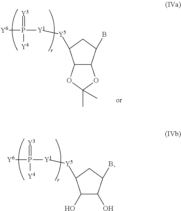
C12C(C(B)CC1[Y5][Y1]P([Y6])(=[Y3])[Y4])OC(C)(C)O2.C1(O)C(O)C(B)CC1[Y5][Y1]P([Y6])(=[Y3])[Y4]
